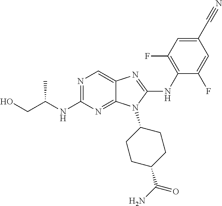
N1=C(NC(CO)C)N=C2C(=C1)N=C(NC1=C(F)C=C(C#N)C=C1F)N2C1CCC(C(N)=O)CC1
